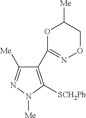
[SCH2Ph]C1=C(C2=NOCC([Me])O2)C([Me])=NN1[Me]
